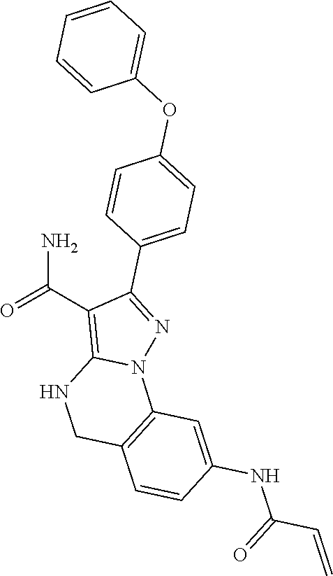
C1=CC(C2=NN3C(=C2C(N)=O)NCC2=C3C=C(NC(=O)C=C)C=C2)=CC=C1OC1=CC=CC=C1
